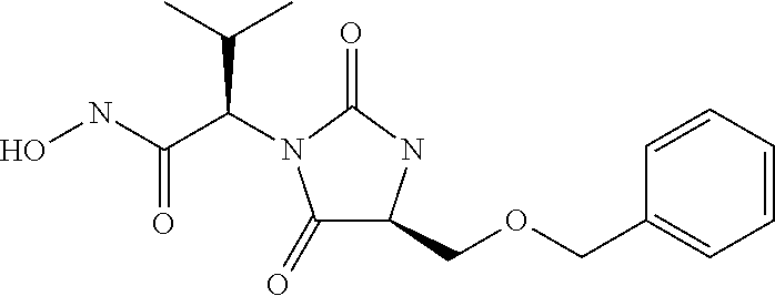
C1(=O)C(COCC2=CC=CC=C2)NC(=O)N1C(C(NO)=O)C(C)C
